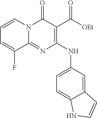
C1=CC=C(F)C2=NC(NC3=CC=C4C(=C3)C=CN4)=C(C([OEt])=O)C(=O)N12
